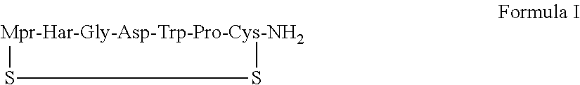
S1[Mpr-Har-Gly-Asp-Trp-Pro-Cys-NH2]S1
